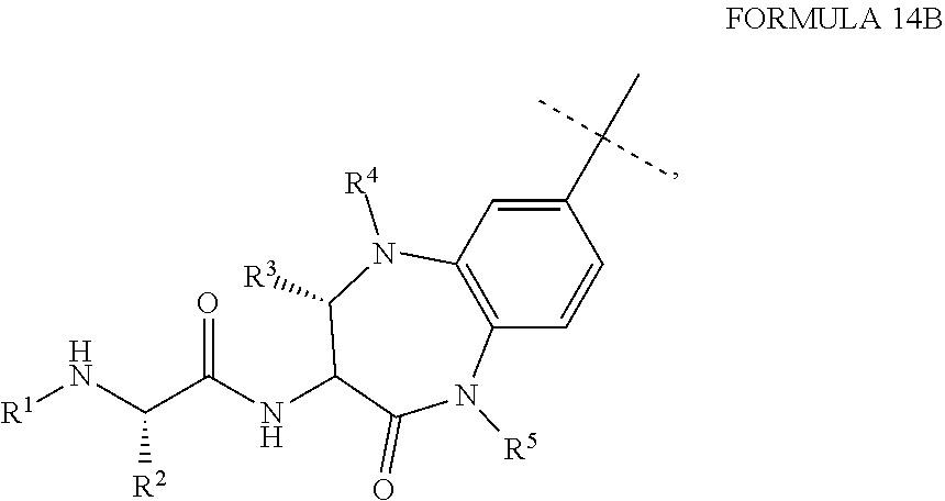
C1(C(C)(C)C)=CC2=C(C=C1)N([R5])C(=O)C(NC(C(N[R1])[R2])=O)C([R3])N2[R4]
